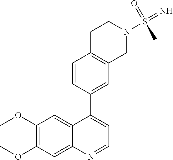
C12=CC(OC)=C(OC)C=C1N=CC=C2C1=CC2=C(C=C1)CCN(S(=N)(=O)C)C2
